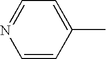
N1=CC=C(C)C=C1
